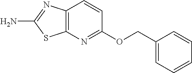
C12=C(N=C(OCC3=CC=CC=C3)C=C1)SC(N)=N2
